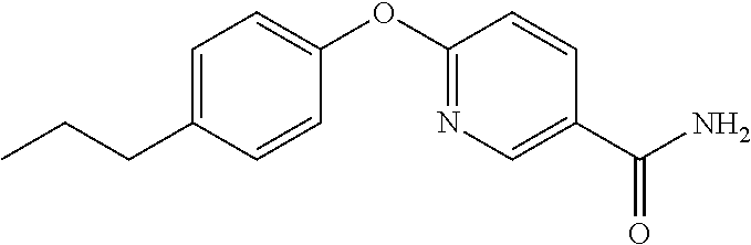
C1=C(CCC)C=CC(OC2=NC=C(C(N)=O)C=C2)=C1
